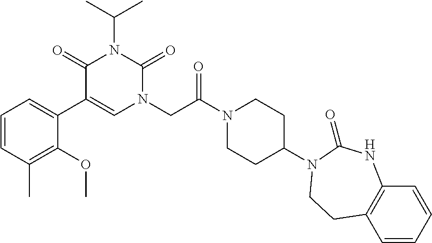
C1=CC(C)=C(OC)C(C2=CN(CC(N3CCC(N4C(=O)NC5=C(C=CC=C5)CC4)CC3)=O)C(=O)N(C(C)C)C2=O)=C1
